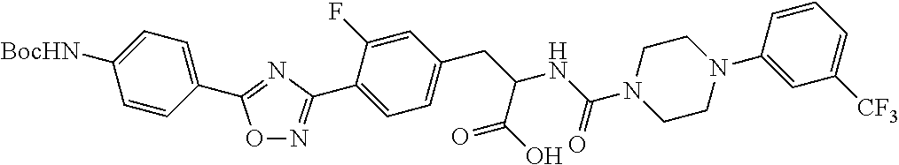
C1(C2=NC(C3=CC=C(CC(NC(N4CCN(C5=CC([CF3])=CC=C5)CC4)=O)C(O)=O)C=C3F)=NO2)=CC=C([BocHN])C=C1
